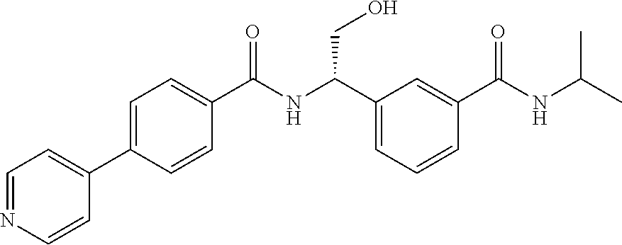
C1=NC=CC(C2=CC=C(C(NC(C3=CC=CC(C(NC(C)C)=O)=C3)CO)=O)C=C2)=C1
